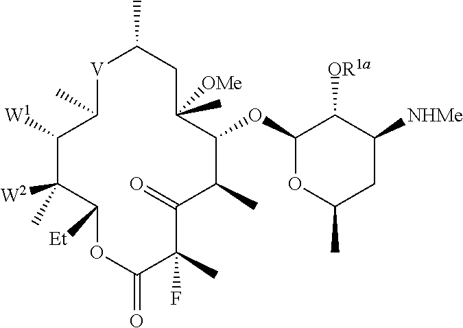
C1([W1])C(C)([W2])C([Et])OC(=O)C(C)(F)C(=O)C(C)C(OC2OC(C)CC([NHMe])C2[OR1a])C(C)([OMe])CC(C)[V]C1C
